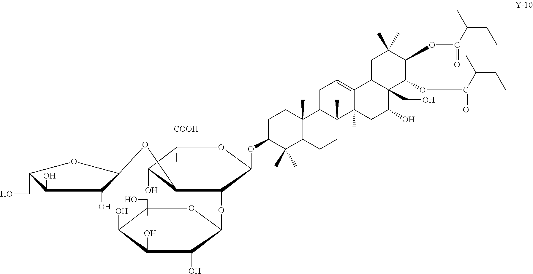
C1C(OC2C(OC3C(O)C(O)C(O)C(CO)(C)O3)C(COC3C(O)C(O)C(CO)O3)C(O)C([COOH])(C)O2)C(C)(C)C2C(C)(C1)C1C(C)(CC2)C2(C)C(=CC1)C1C(CO)(C(O)C2)C(OC(C(C)=CC)=O)C(OC(C(C)=CC)=O)C(C)(C)C1
